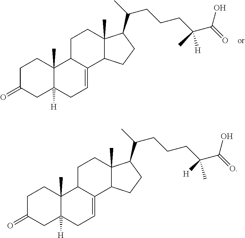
C1C(=O)CC2([H])C(C)(C1)C1C(=CC2)C2C(C)(CC1)C(C(C)CCCC(C(=O)O)(C)[H])CC2.C1C(=O)CC2([H])C(C)(C1)C1C(=CC2)C2C(C)(CC1)C(C(C)CCCC(C(=O)O)([H])C)CC2
